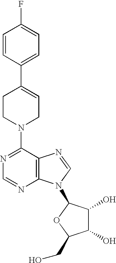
C1=CC(C2=CCN(C3=NC=NC4=C3N=CN4C3C(O)C(O)C(CO)O3)CC2)=CC=C1F
